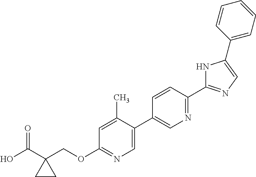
OC(C1(COC2=NC=C(C3=CN=C(C4=NC=C(C5=CC=CC=C5)N4)C=C3)C(C)=C2)CC1)=O
